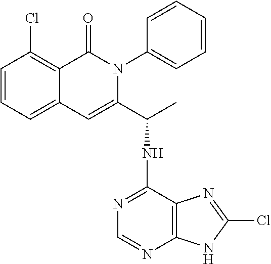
C1=CC=C2C(=C1Cl)C(=O)N(C1=CC=CC=C1)C(C(C)NC1=NC=NC3=C1N=C(Cl)N3)=C2
